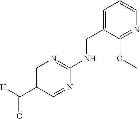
[H]C(C1=CN=C(NCC2=CC=CN=C2OC)N=C1)=O
